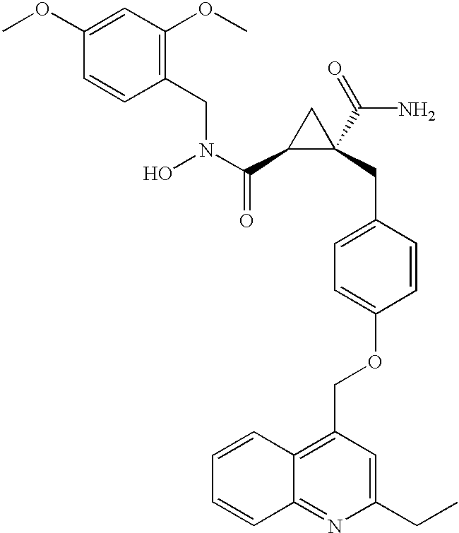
C1(C(N(O)CC2=C(OC)C=C(OC)C=C2)=O)C(CC2=CC=C(OCC3=C4C(=NC(CC)=C3)C=CC=C4)C=C2)(C(=O)N)C1
